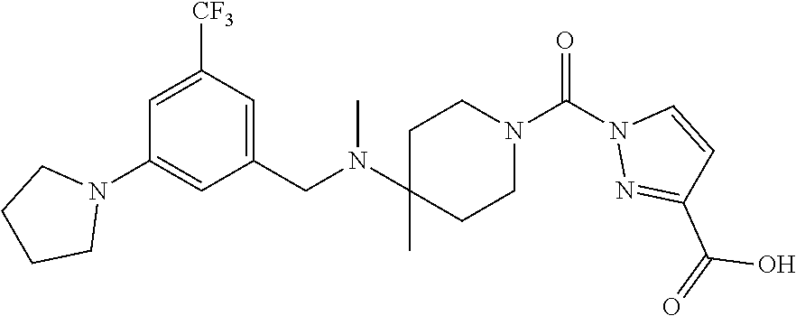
C1=C([CF3])C=C(CN(C2(C)CCN(C(N3N=C(C(=O)O)C=C3)=O)CC2)C)C=C1N1CCCC1
